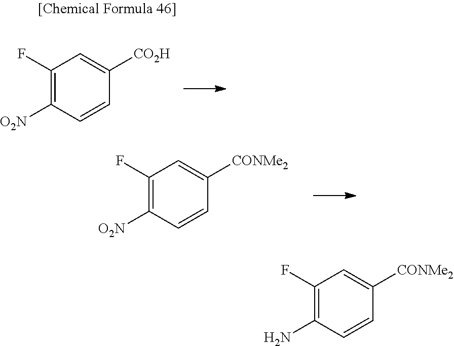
C1(F)=C([O2N])C=CC([CO2H])=C1.C1(F)=C([O2N])C=CC([CONMe2])=C1.C1(F)=C(N)C=CC([CONMe2])=C1
